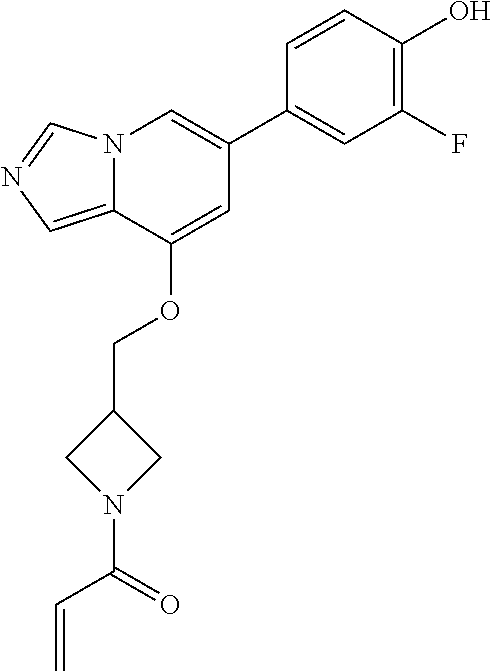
C1=CC(O)=C(F)C=C1C1=CN2C(=CN=C2)C(OCC2CN(C(=O)C=C)C2)=C1
